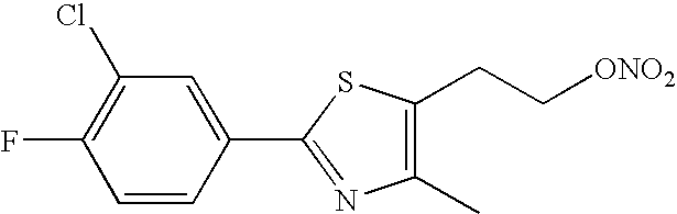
C1(C2=NC(C)=C(CC[ONO2])S2)=CC(Cl)=C(F)C=C1
